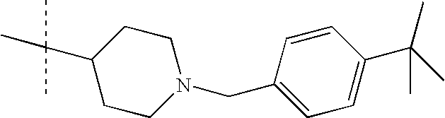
C1(C(C)(C)C)CCN(CC2=CC=C(C(C)(C)C)C=C2)CC1
